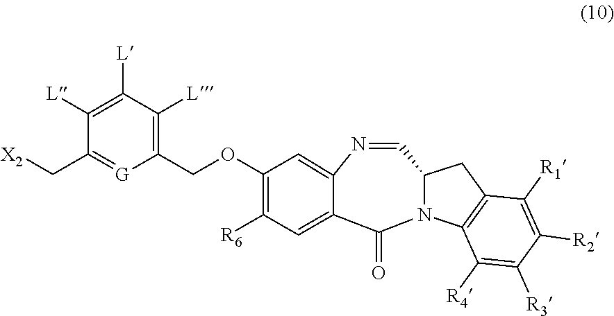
N1=CC2N(C(=O)C3=CC([R6])=C(OCC4=C([L])C([L])=C([L])C(C[X2])=[G]4)C=C13)C1=C(C2)C([R1])=C([R2])C([R3])=C1[R4]
